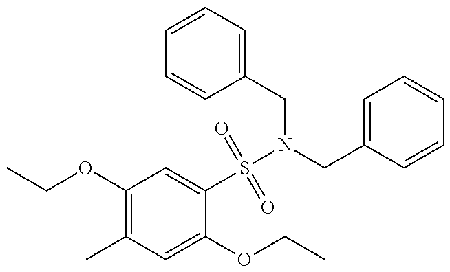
CCOC1=C(C)C=C(OCC)C(S(N(CC2=CC=CC=C2)CC2=CC=CC=C2)(=O)=O)=C1
